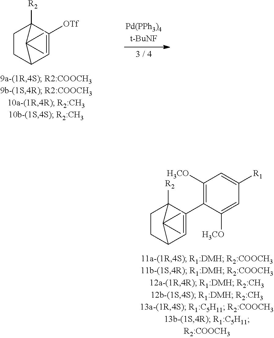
C1CC2C=C([OTf])C1([R2])C2(C)C.C1CC2C=C(C3=C([H3CO])C=C([R1])C=C3[H3CO])C1([R2])C2(C)C
